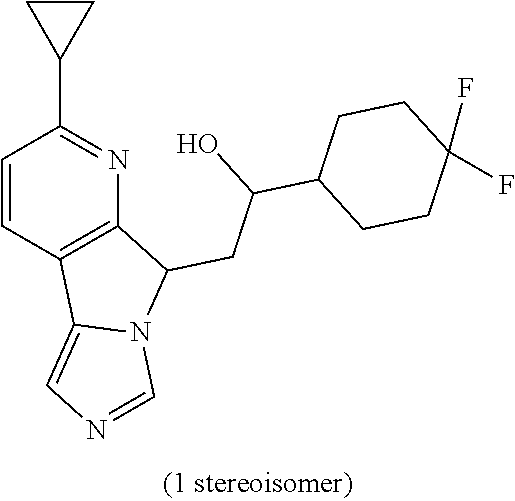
C1=CC2=C(N=C1C1CC1)C(CC(C1CCC(F)(F)CC1)O)N1C2=CN=C1
